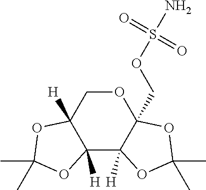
O1CC2([H])C([H])(C3([H])C1(COS(N)(=O)=O)OC(C)(C)O3)OC(C)(C)O2
